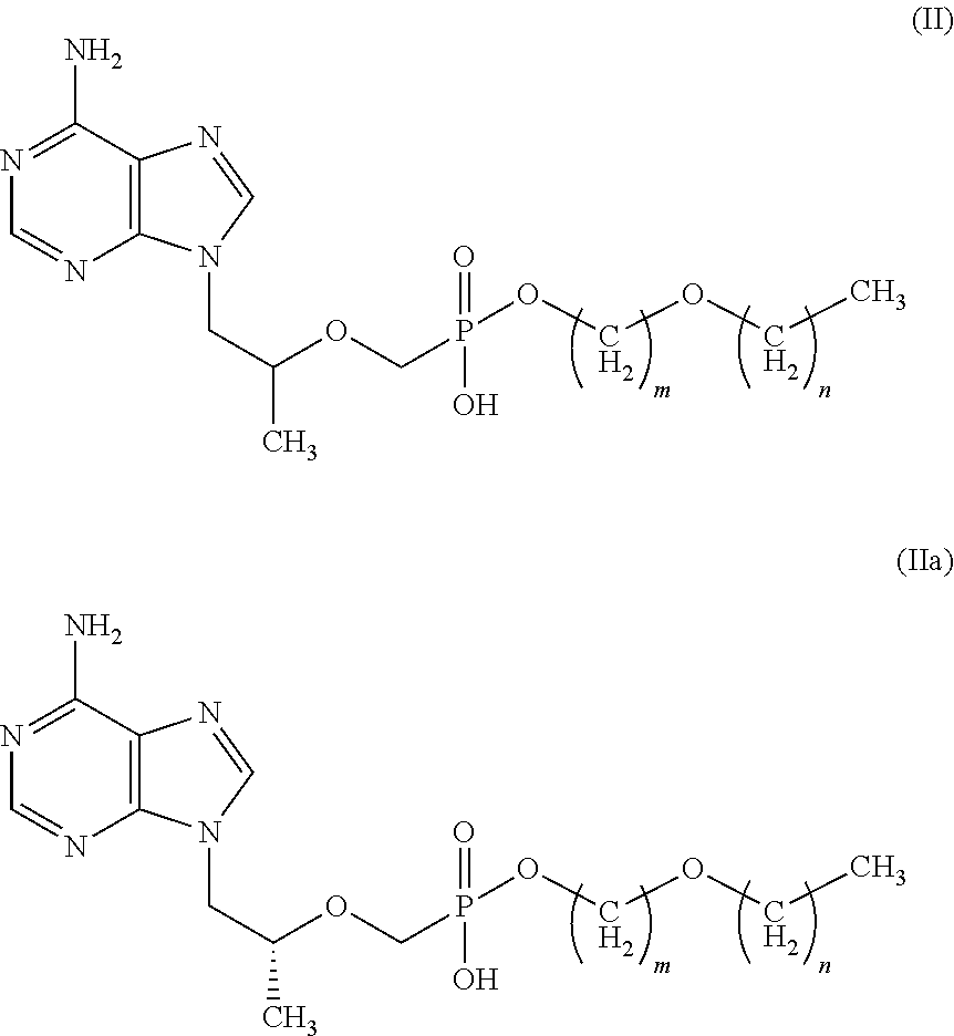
N1=C(N)C2=C(N=C1)N(CC(C)OCP(=O)(OCOCC)O)C=N2.N1=C(N)C2=C(N=C1)N(CC(C)OCP(=O)(OCOCC)O)C=N2
